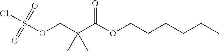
C(OC(C(COS(Cl)(=O)=O)(C)C)=O)CCCCC
